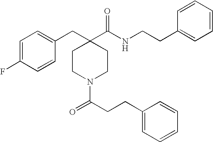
C1=C(F)C=CC(CC2(C(=O)NCCC3=CC=CC=C3)CCN(C(CCC3=CC=CC=C3)=O)CC2)=C1
